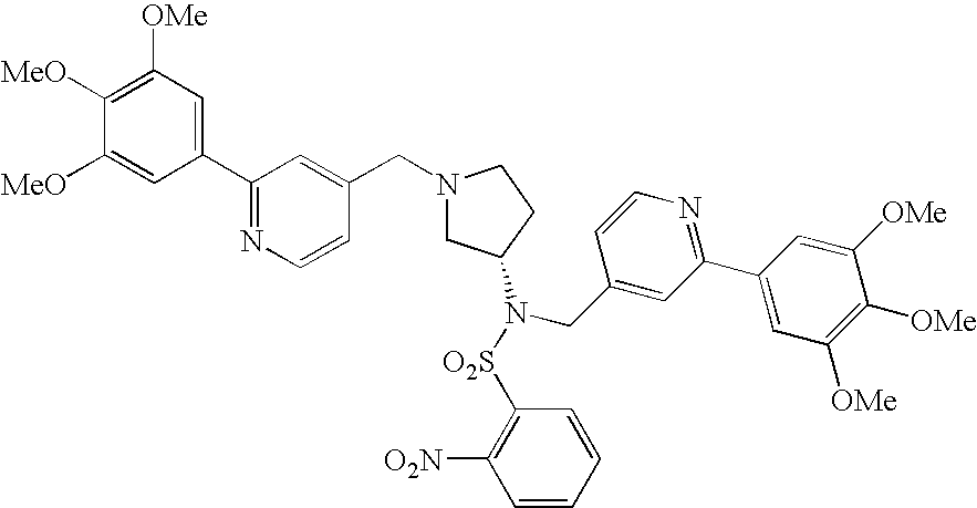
C1(C2=NC=CC(CN3CC(N([O2S]C4=C([O2N])C=CC=C4)CC4=CC(C5=CC([OMe])=C([OMe])C([OMe])=C5)=NC=C4)CC3)=C2)=CC([OMe])=C([MeO])C([MeO])=C1
